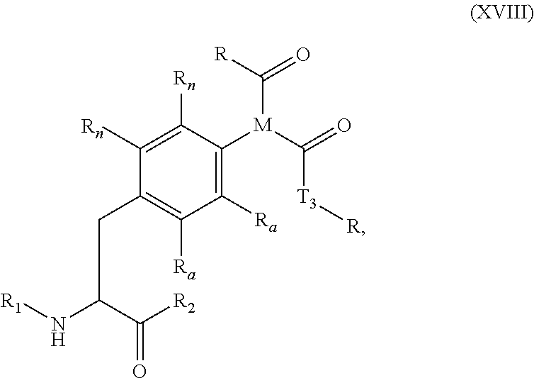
C([R2])(=O)C(N[R1])CC1=C([Ra])C([Ra])=C([M](C([R])=O)C(=O)[T3][R])C([Rn])=C1[Rn]
